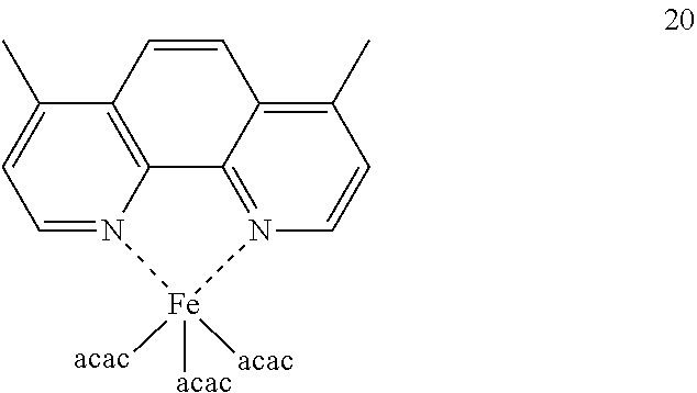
C12=C3C(C)=CC=N1[Fe]([acac])([acac])([acac])N1=C2C(=C(C)C=C1)C=C3
